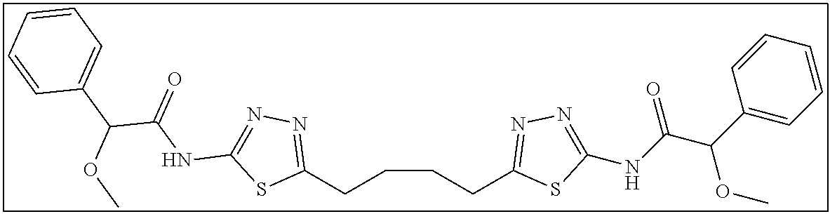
C(CCC1=NN=C(NC(C(C2=CC=CC=C2)OC)=O)S1)CC1=NN=C(NC(C(C2=CC=CC=C2)OC)=O)S1
